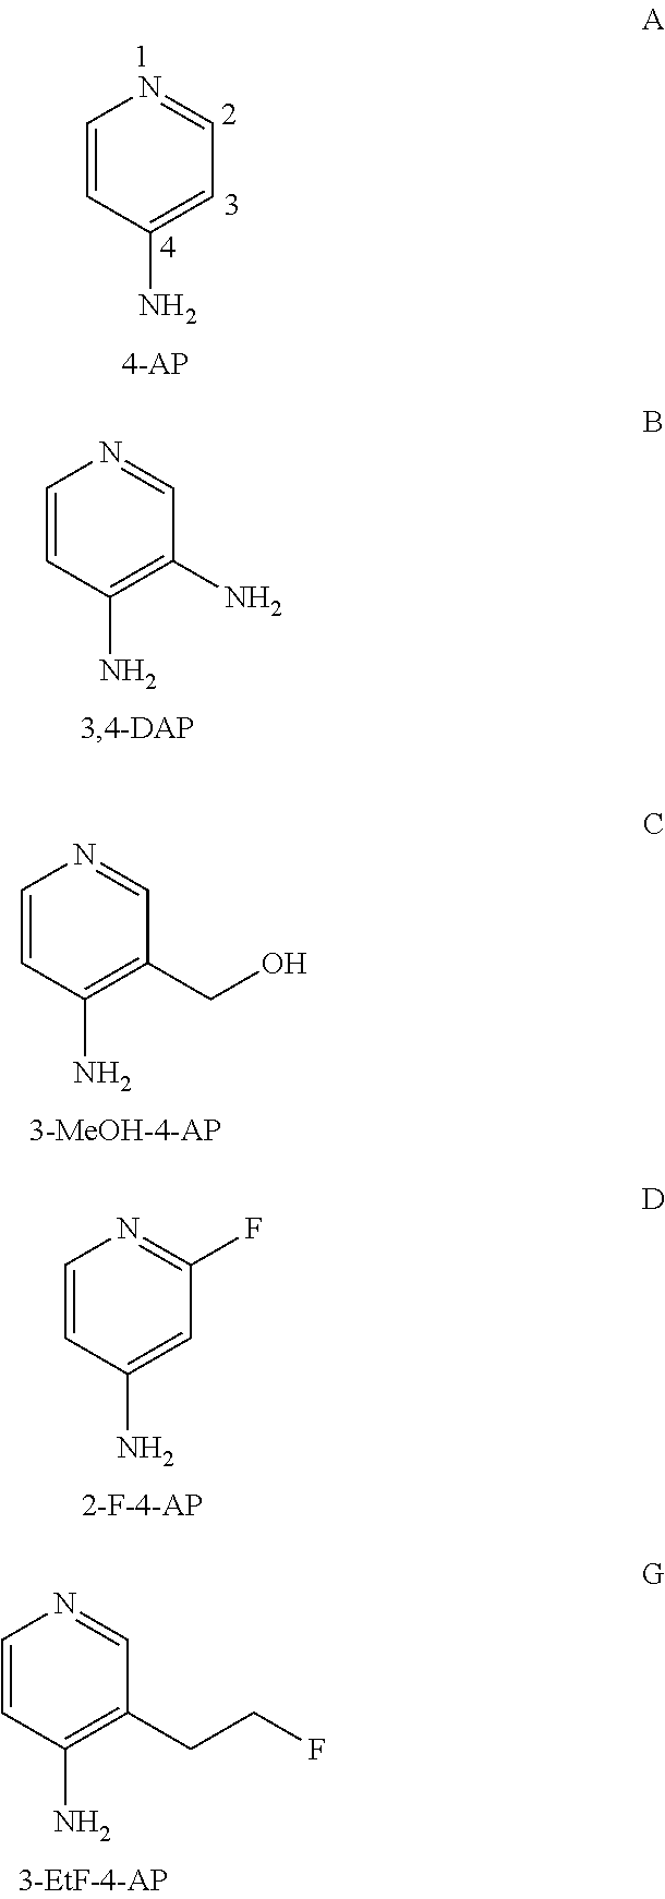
C1=NC=CC(N)=C1.C1=NC=CC(N)=C1N.C1=NC=CC(N)=C1CO.C1(F)=NC=CC(N)=C1.C1=NC=CC(N)=C1CCF
